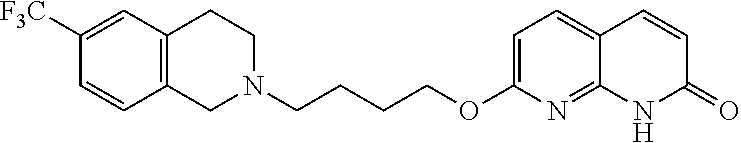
C1N(CCCCOC2=CC=C3C(=N2)NC(=O)C=C3)CCC2=C1C=CC([F3C])=C2
